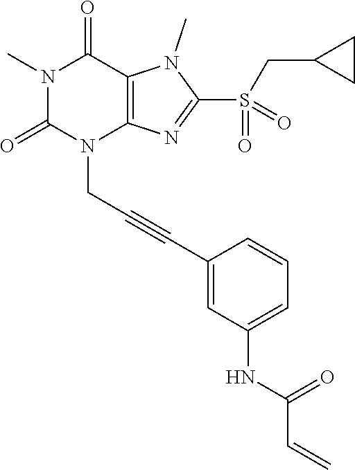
N1(C)C(=O)N(CC#CC2=CC(NC(C=C)=O)=CC=C2)C2=C(C1=O)N(C)C(S(CC1CC1)(=O)=O)=N2
